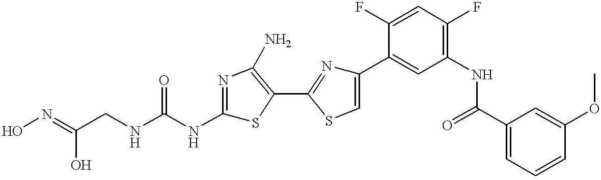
C(CNC(NC1=NC(N)=C(C2=NC(C3=CC(NC(C4=CC=CC(OC)=C4)=O)=C(F)C=C3F)=CS2)S1)=O)(=NO)O
